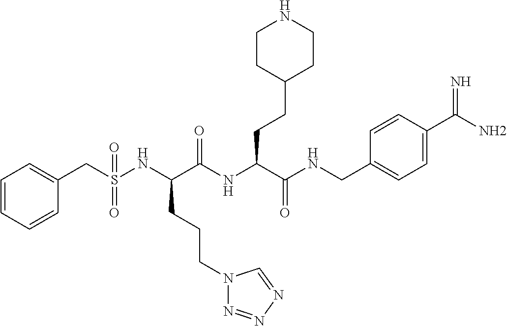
C1=CC=CC(CS(NC(C(NC(C(=O)NCC2=CC=C(C(=N)N)C=C2)CCC2CCNCC2)=O)CCCN2N=NN=C2)(=O)=O)=C1
